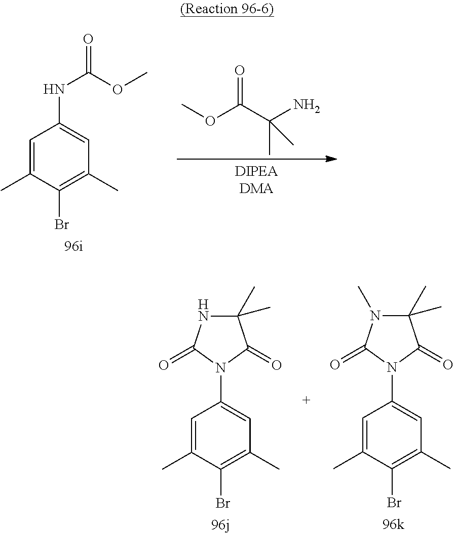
C1=C(C)C(Br)=C(C)C=C1NC(=O)OC.O(C(C(N)(C)C)=O)C.C1=C(C)C(Br)=C(C)C=C1N1C(=O)C(C)(C)NC1=O.C1=C(C)C(Br)=C(C)C=C1N1C(=O)C(C)(C)N(C)C1=O
